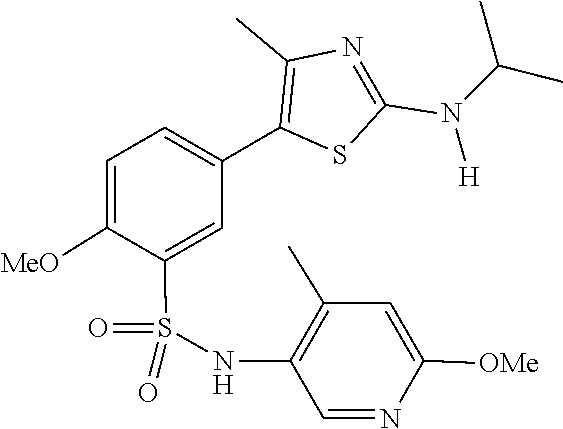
CC(N(C1=NC(C)=C(C2=CC=C([MeO])C(S(=O)(=O)NC3=C(C)C=C([OMe])N=C3)=C2)S1)[H])C
